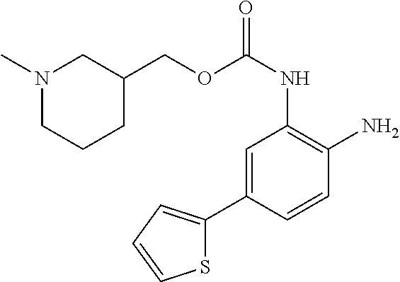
C1=C(C2=CC=CS2)C=CC(N)=C1NC(=O)OCC1CN(C)CCC1
